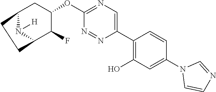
C12N([H])C(C(F)C(OC3=NC=C(C4=C(O)C=C(N5C=CN=C5)C=C4)N=N3)C1)CC2
